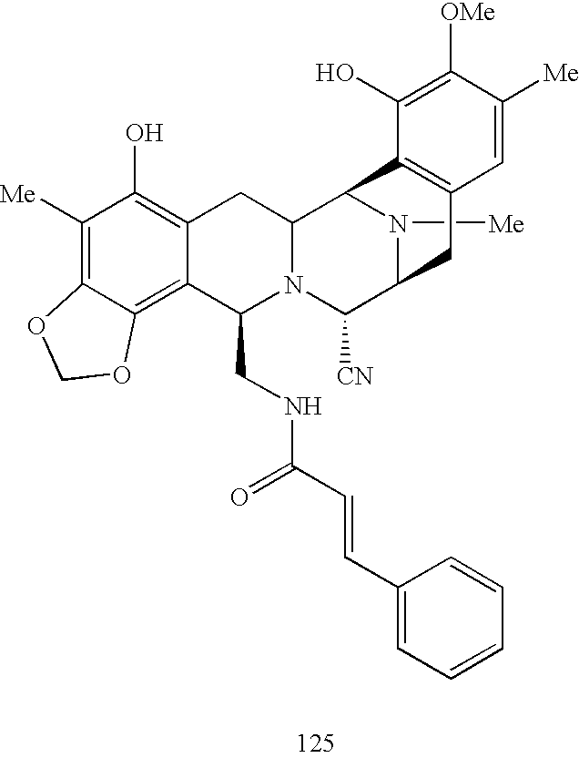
C1([Me])=C2C(=C3C(=C1O)CC1N(C3CNC(=O)C=CC3=CC=CC=C3)C([CN])C3N([Me])C1C1=C(C3)C=C([Me])C([OMe])=C1O)OCO2
